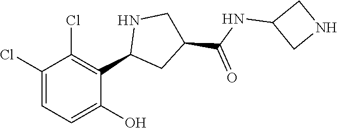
C1(Cl)=CC=C(O)C(C2CC(C(NC3CNC3)=O)CN2)=C1Cl
